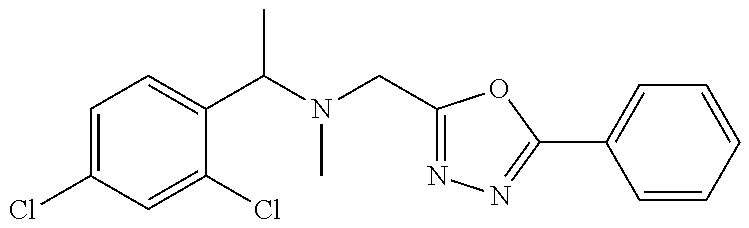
C1=C(Cl)C=C(Cl)C(C(C)N(C)CC2=NN=C(C3=CC=CC=C3)O2)=C1
